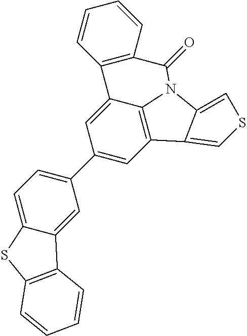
C1(C2=CC=C3C(=C2)C2=C(S3)C=CC=C2)=CC2=C3C(=C1)C1=C(C=CC=C1)C(=O)N3C1=CSC=C21
